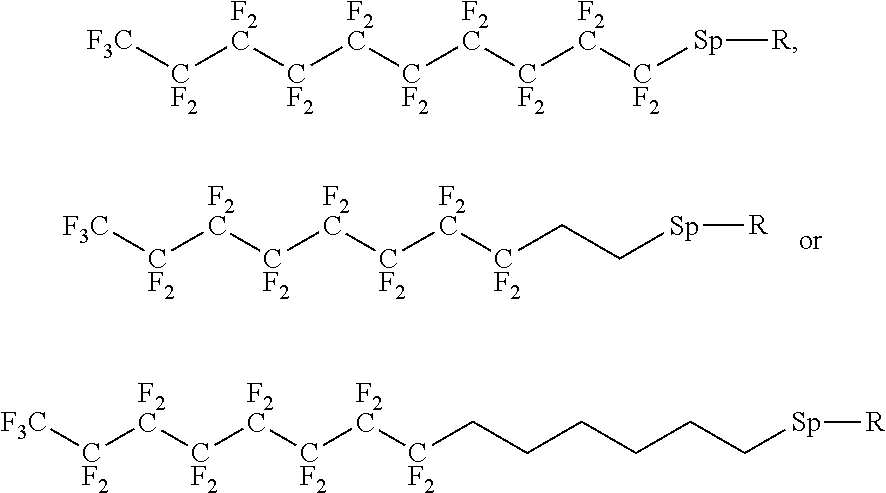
[F3C][CF2][F2C][CF2][F2C][CF2][F2C][CF2]CC[Sp][R].[F3C][CF2][F2C][CF2][F2C][CF2][F2C][CF2]CCCCCC[Sp][R].[F3C][CF2][F2C][CF2][F2C][CF2][F2C][CF2][F2C][CF2][Sp][R]
